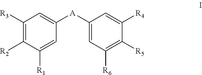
C1([R3])=C([R2])C([R1])=CC([A]C2=CC([R6])=C([R5])C([R4])=C2)=C1
